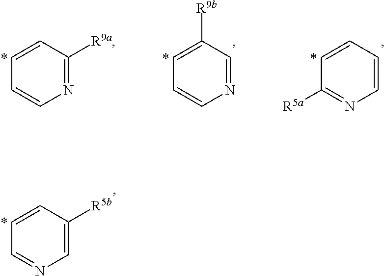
C1=C([R5b])C=CC=N1.N1=C([R9a])C=CC=C1.N1=CC([R9b])=CC=C1.C1=CC=CC([R5a])=N1
